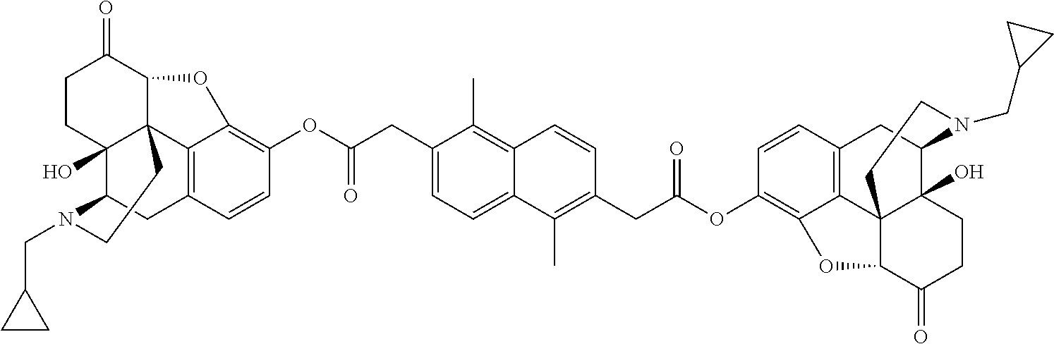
C1CC2(O)C34C(C1=O)OC1=C(OC(=O)CC5=CC=C6C(=C5C)C=CC(CC(=O)OC5=C7C8=C(CC9C%10(O)CCC(=O)C(C%108CCN9CC8CC8)O7)C=C5)=C6C)C=CC(=C31)CC2N(CC1CC1)CC4
